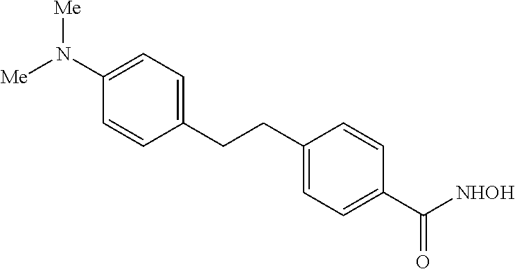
[Me]N(C1=CC=C(CCC2=CC=C(C([NHOH])=O)C=C2)C=C1)[Me]
